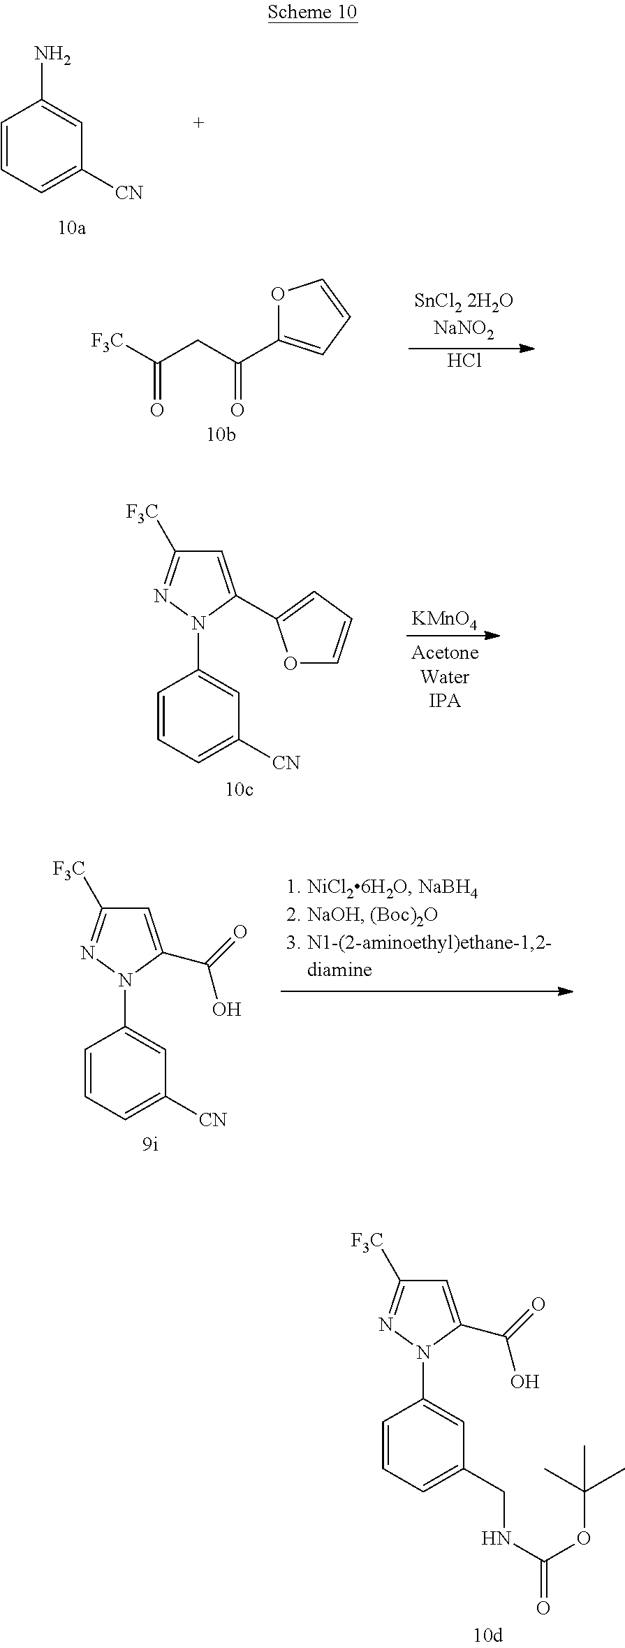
C1(CNC(=O)OC(C)(C)C)=CC=CC(N2C(C(=O)O)=CC([F3C])=N2)=C1.C1=CC=C([CN])C=C1N.O1C(C(CC([F3C])=O)=O)=CC=C1.Cl.C1([CN])=CC=CC(N2C(C3=CC=CO3)=CC([F3C])=N2)=C1.[KMnO4].C1([CN])=CC=CC(N2C(C(=O)O)=CC([F3C])=N2)=C1
